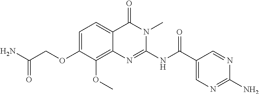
C1=C(OCC(N)=O)C(OC)=C2C(=C1)C(=O)N(C)C(NC(C1=CN=C(N)N=C1)=O)=N2
